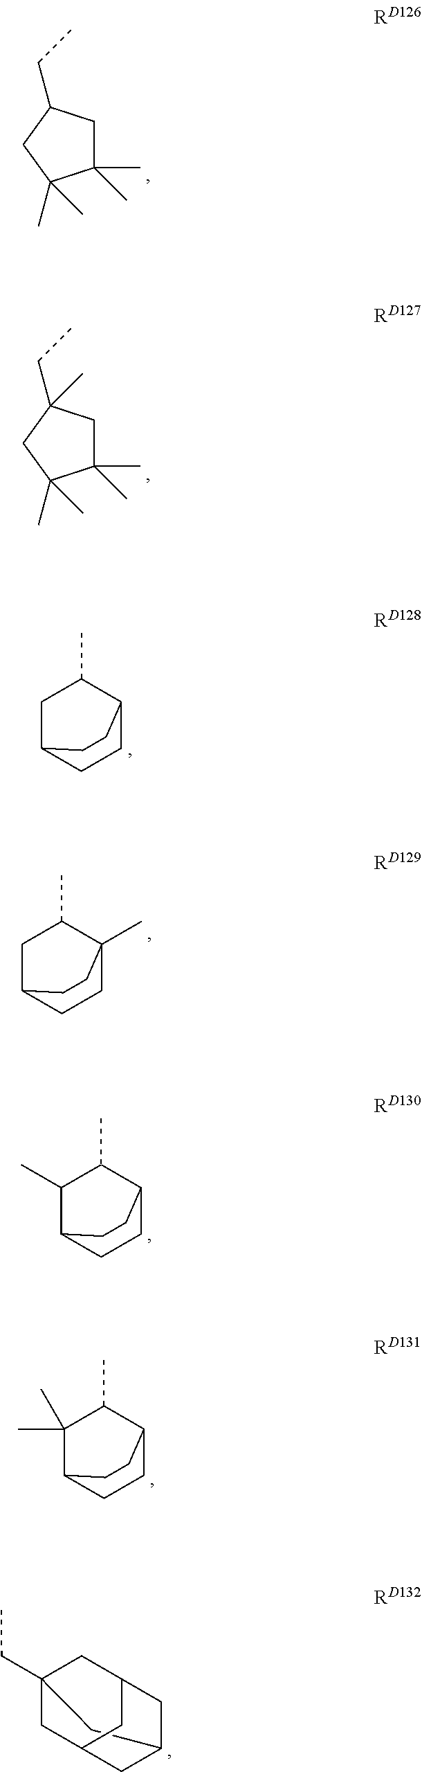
C1(C)(C)CC(CC)CC1(C)C.C1(C)(C)CC(CC)(C)CC1(C)C.C1C2CCC(C1C)CC2.C1C2CCC(C)(C1C)CC2.C1(C)C2CCC(C1C)CC2.C1(C)(C)C2CCC(C1C)CC2.C1C2CC3CC(CC1(CC)C3)C2
